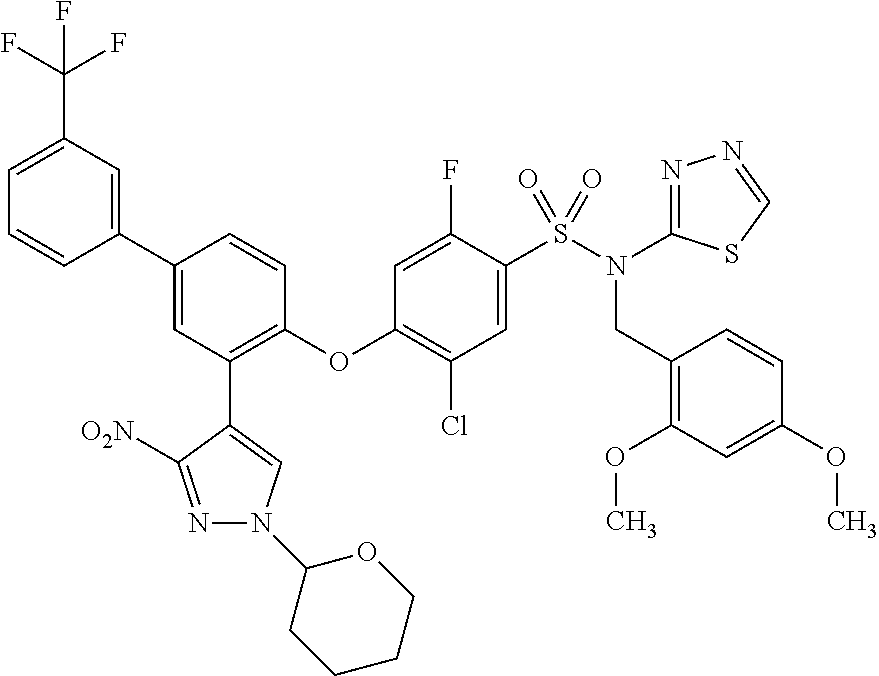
C1=C(C(F)(F)F)C=C(C2=CC(C3=CN(C4CCCCO4)N=C3[O2N])=C(OC3=C(Cl)C=C(S(N(CC4=C(OC)C=C(OC)C=C4)C4=NN=CS4)(=O)=O)C(F)=C3)C=C2)C=C1
